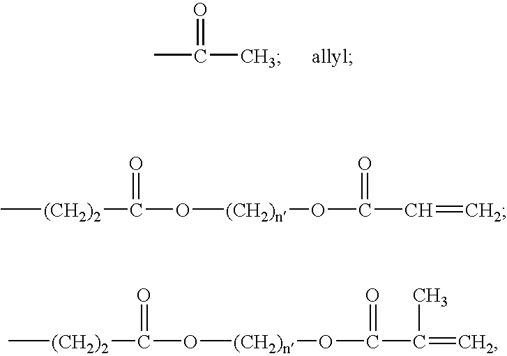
CC(C)=O.C[(CH2)2]C(O[(CH2)n]OC(C=C)=O)=O.C[(CH2)2]C(O[(CH2)n]OC(C(=C)C)=O)=O
